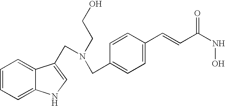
C1=CC=C2C(=C1)C(CN(CCO)CC1=CC=C(C=CC(NO)=O)C=C1)=CN2
